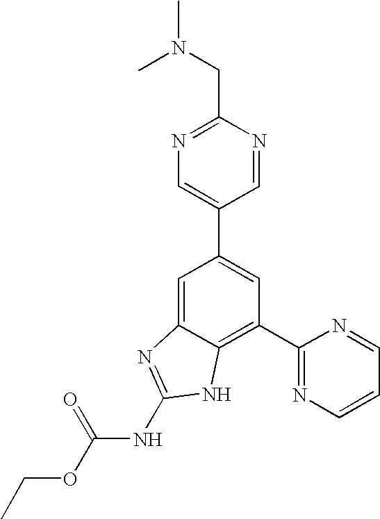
N1=C(CN(C)C)N=CC(C2=CC(C3=NC=CC=N3)=C3C(=C2)N=C(NC(OCC)=O)N3)=C1
